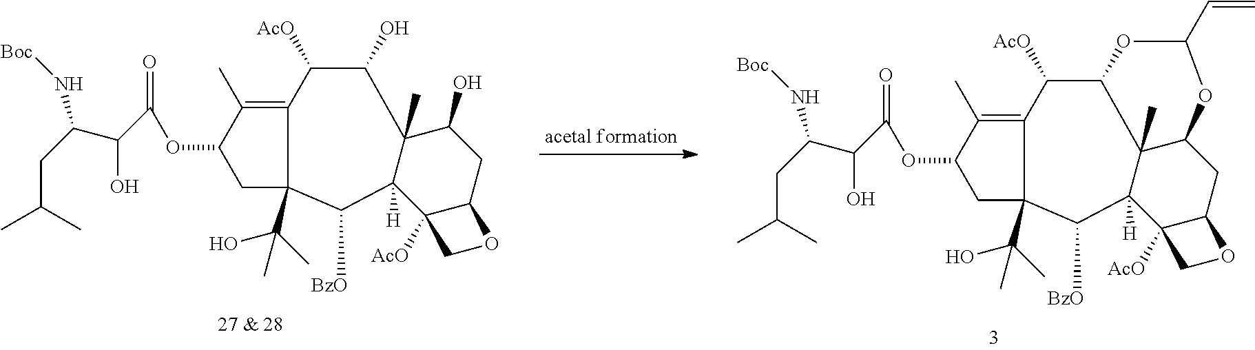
C1(OC(C(C(CC(C)C)N[Boc])O)=O)CC2(C(C)(O)C)C(=C1C)C([AcO])C(O)C1(C)C([H])(C2[BzO])C2([AcO])C(CC1O)OC2.C1(OC(C(C(CC(C)C)N[Boc])O)=O)CC2(C(C)(O)C)C(=C1C)C([AcO])C1C3(C)C([H])(C2[BzO])C2([AcO])C(CC3OC(C=C)O1)OC2
